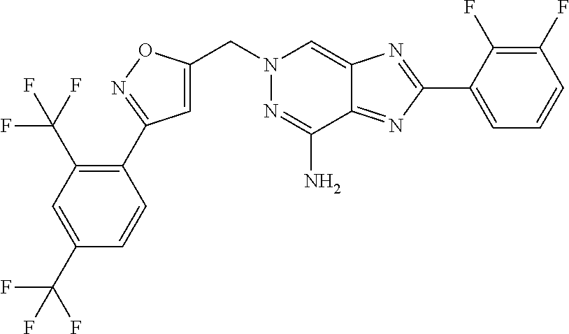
C(N1N=C(N)C2=NC(C3=CC=CC(F)=C3F)=NC2=C1)C1=CC(C2=C(C(F)(F)F)C=C(C(F)(F)F)C=C2)=NO1
